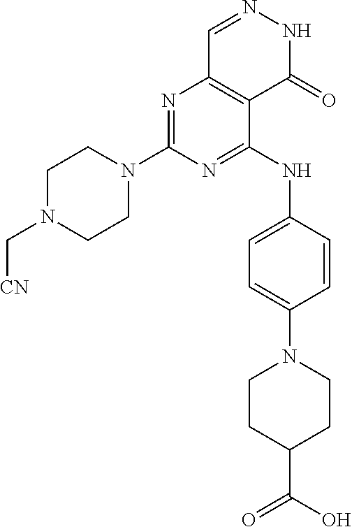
C1N(C2=NC3=C(C(NC4=CC=C(N5CCC(C(O)=O)CC5)C=C4)=N2)C(=O)NN=C3)CCN(C[CN])C1
